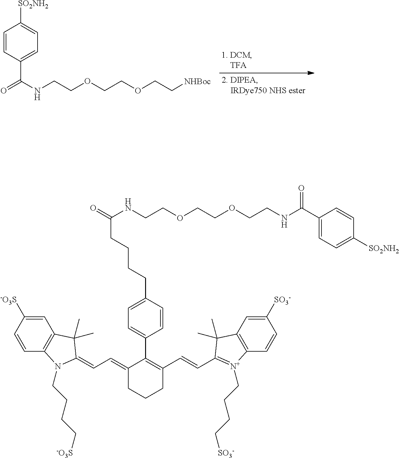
C(NCCOCCOCC[NHBoc])(=O)C1=CC=C([SO2NH2])C=C1.C1=C([-O3S])C=CC2=C1C(C)(C)C(=CC=C1CCCC(C=CC3=[N+](CCCC[SO3-])C4=C(C=C([SO3-])C=C4)C3(C)C)=C1C1=CC=C(CCCCC(=O)NCCOCCOCCNC(C3=CC=C([SO2NH2])C=C3)=O)C=C1)N2CCCC[-O3S]
